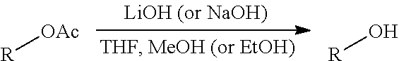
[R][OAc].[R]O
